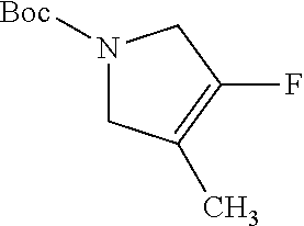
N1([Boc])CC(C)=C(F)C1
